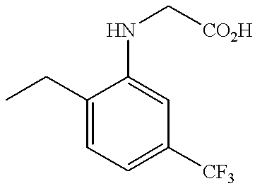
C1(CC)=CC=C([CF3])C=C1NC[CO2H]
